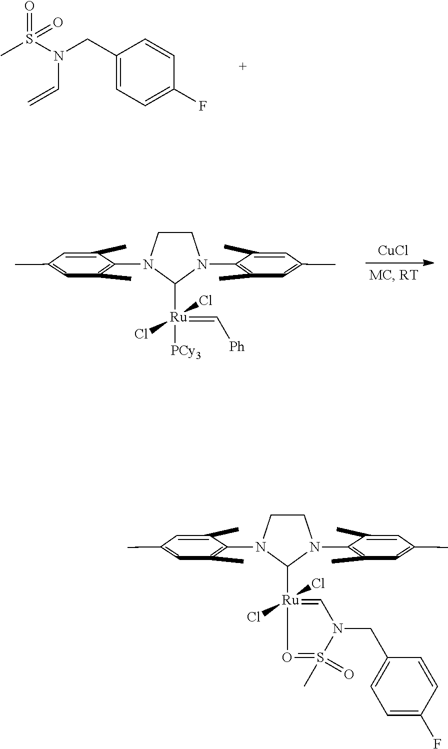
C1CN(C2=C(C)C=C(C)C=C2C)C([Ru](Cl)(Cl)(=C[Ph])[PCy3])N1C1=C(C)C=C(C)C=C1C.[CuCl].C(C1=CC=C(F)C=C1)N(S(C)(=O)=O)C=C.C1CN(C2=C(C)C=C(C)C=C2C)C([Ru]2(Cl)(Cl)=CN(CC3=CC=C(F)C=C3)S(C)(=O)=O2)N1C1=C(C)C=C(C)C=C1C
